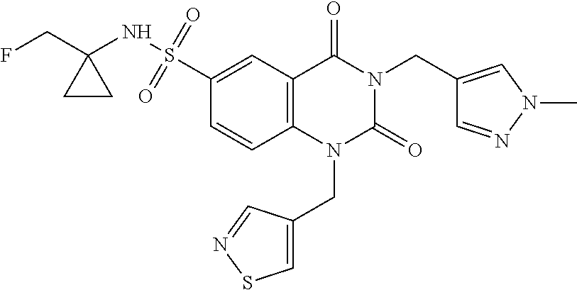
FCC1(NS(=O)(=O)C2=CC3=C(C=C2)N(CC2=CSN=C2)C(=O)N(CC2=CN(C)N=C2)C3=O)CC1
